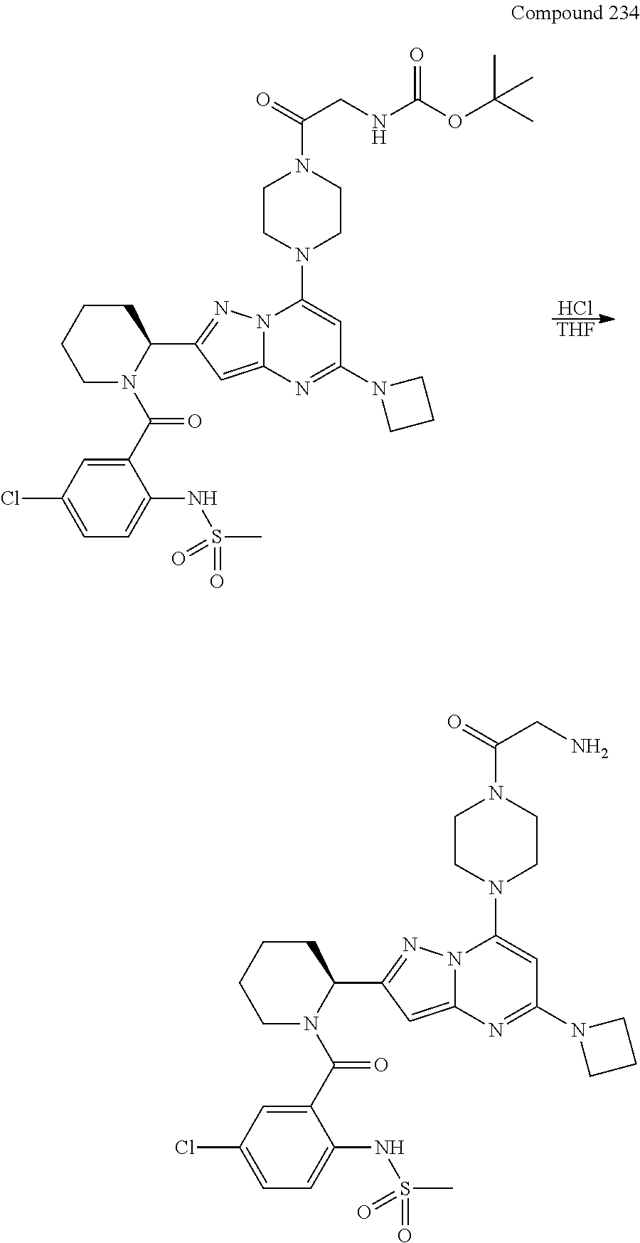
Cl.[THF].C1N(C(C2=CC(Cl)=CC=C2NS(=O)(=O)C)=O)C(C2=NN3C(=C2)N=C(N2CCC2)C=C3N2CCN(C(=O)CNC(=O)OC(C)(C)C)CC2)CCC1.C1N(C(C2=CC(Cl)=CC=C2NS(=O)(=O)C)=O)C(C2=NN3C(=C2)N=C(N2CCC2)C=C3N2CCN(C(=O)CN)CC2)CCC1
